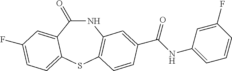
C1(=O)NC2=C(SC3=CC=C(F)C=C13)C=CC(C(NC1=CC=CC(F)=C1)=O)=C2
